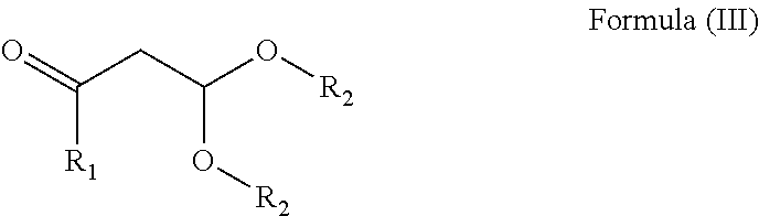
O=C(CC(O[R2])O[R2])[R1]
